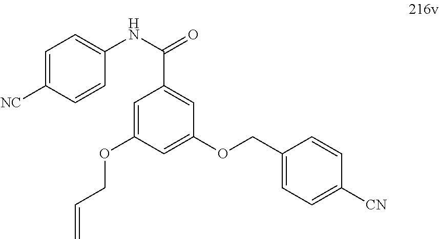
C1=C([NC])C=CC(NC(=O)C2=CC(OCC3=CC=C([CN])C=C3)=CC(OCC=C)=C2)=C1
